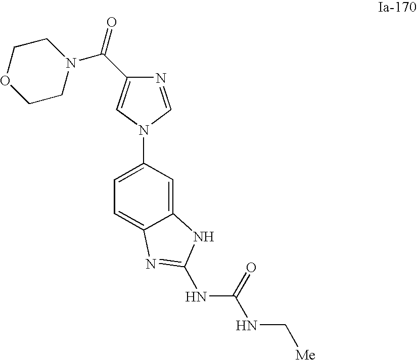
C1(N2C=NC(C(N3CCOCC3)=O)=C2)=CC=C2C(=C1)NC(NC(NC[Me])=O)=N2
